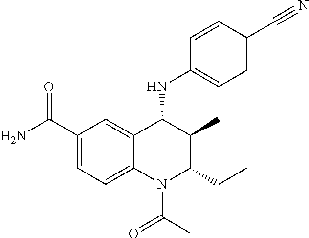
C1(C(N)=O)=CC=C2C(=C1)C(NC1=CC=C(C#N)C=C1)C(C)C(CC)N2C(C)=O
